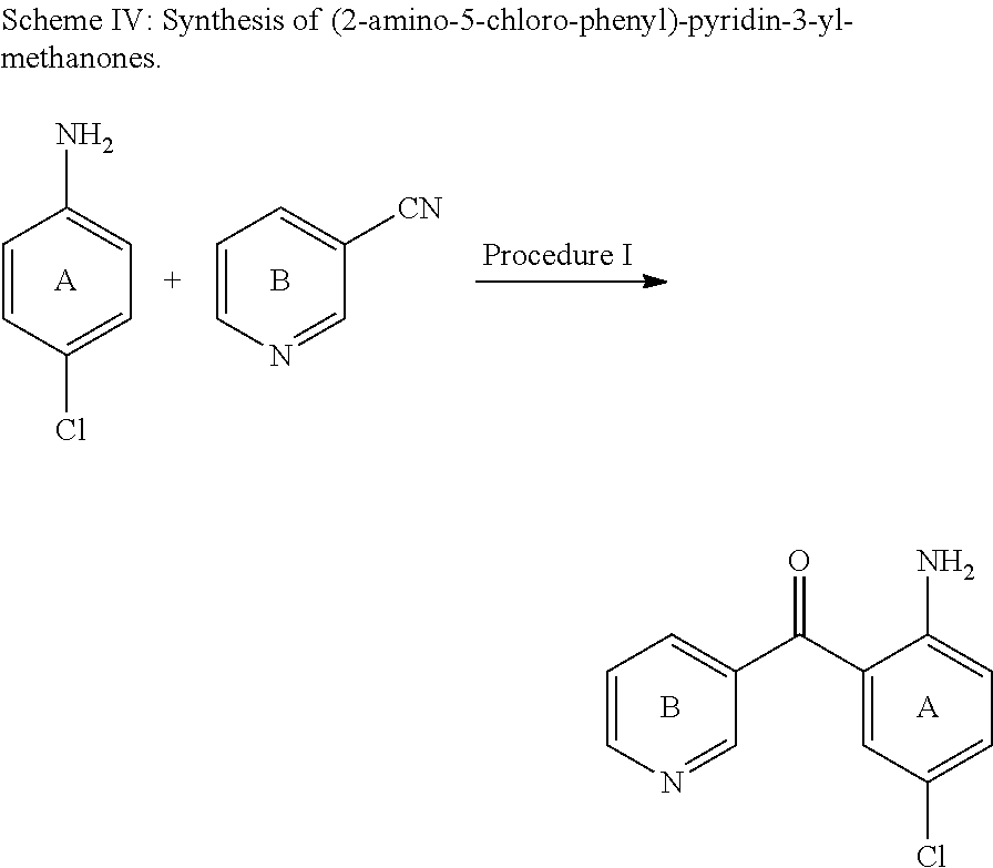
[A].C1(C(=O)C2=CC=CN=C2)=CC(Cl)=CC=C1N.B.C1=CC(Cl)=CC=C1N.[A].C1=CN=CC([CN])=C1.B
